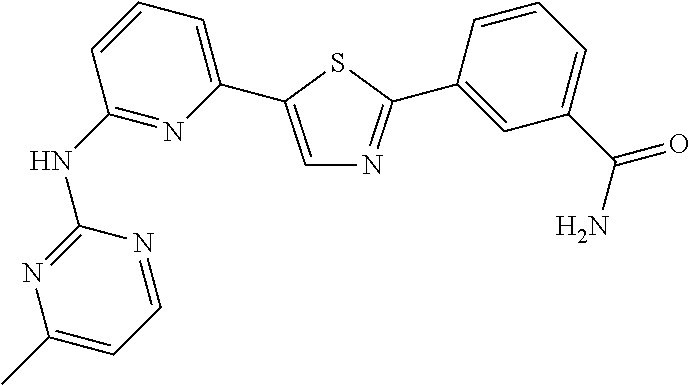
C1(NC2=NC(C3=CN=C(C4=CC(C(N)=O)=CC=C4)S3)=CC=C2)=NC(C)=CC=N1
